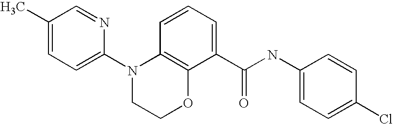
C1(N2CCOC3=C2C=CC=C3C(NC2=CC=C(Cl)C=C2)=O)=CC=C(C)C=N1
